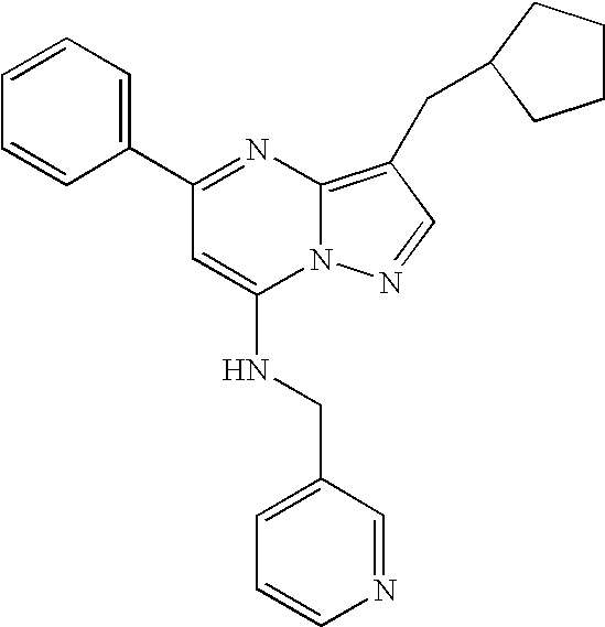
C1=CC(C2=NC3=C(CC4CCCC4)C=NN3C(NCC3=CC=CN=C3)=C2)=CC=C1
